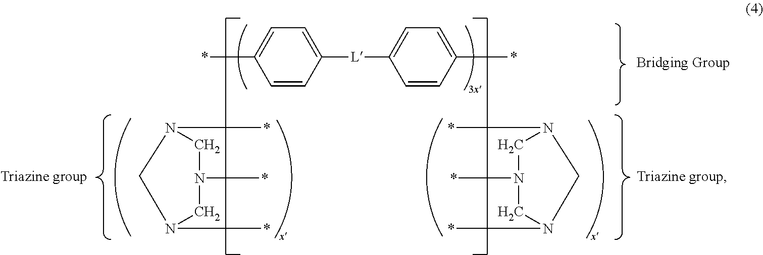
N1(*)CN(*)CN(*)C1.N1(*)CN(*)CN(*)C1.C1=CC([L]C2=CC=C(*)C=C2)=CC=C1*
